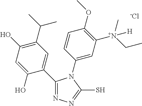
C1(C2=CC(C(C)C)=C(O)C=C2O)=NN=C(S)N1C1=CC([N+]([H])(C)CC)=C(OC)C=C1.[-Cl]
